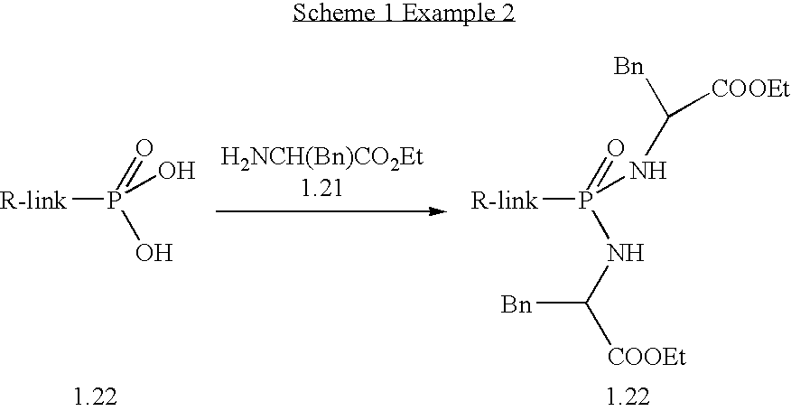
[H2NCH(Bn)CO2Et1.21].[R-link]P(=O)(NC([COOEt])[Bn])NC([Bn])[COOEt].[R-link]P(=O)(O)O
